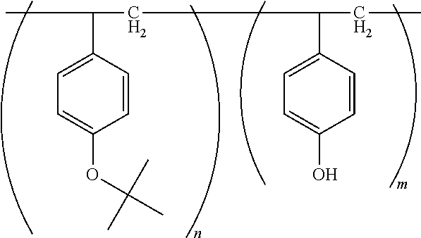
C1=C(C(CC(C2=CC=C(O)C=C2)CC)C)C=CC(OC(C)(C)C)=C1
